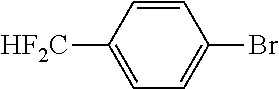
C1=C([HF2C])C=CC(Br)=C1
